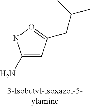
C1(N)=CC(CC(C)C)=ON1
